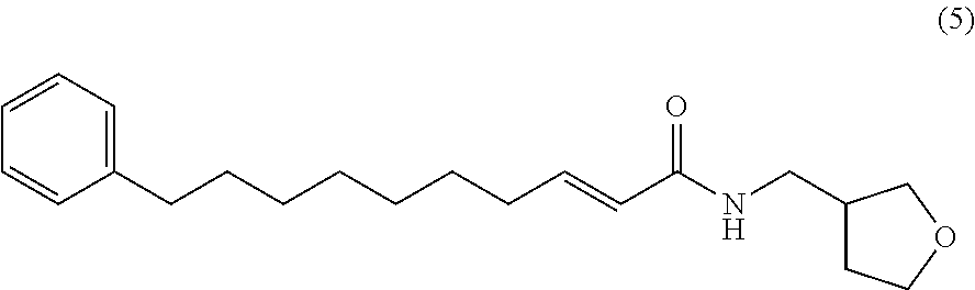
C(CCCC1=CC=CC=C1)CCCC=CC(=O)NCC1CCOC1
